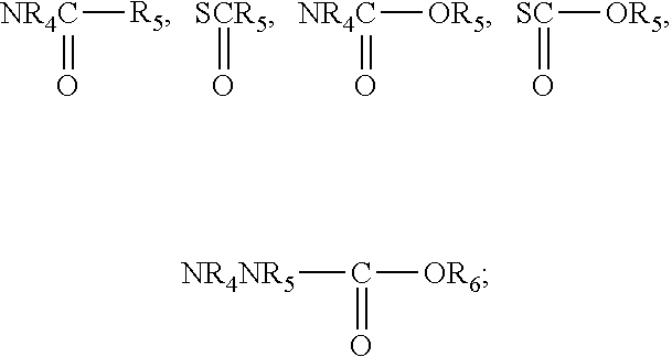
[NR4C]([R5])=O.[SCR5]=O.[NR4C]([OR5])=O.[SC]([OR5])=O.C([OR6])(=O)[NR4NR5]
